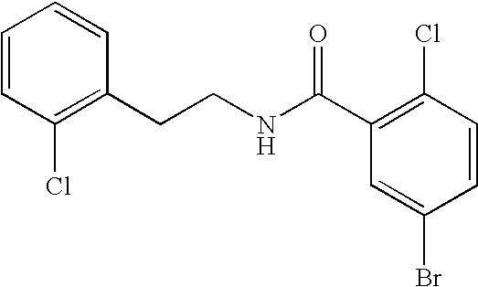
C1=CC(Cl)=C(CCNC(C2=C(Cl)C=CC(Br)=C2)=O)C=C1
